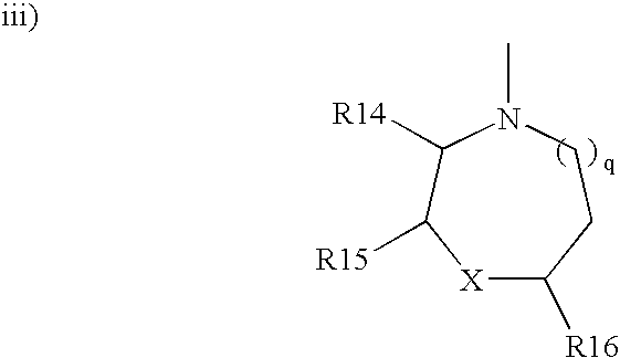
[X]1C([R16])CCN(C)C([R14])C1[R15]
